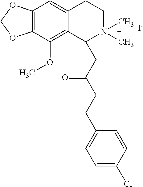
[I-].C12=C(C(OC)=C3C(=C1)CCN(C)(C)C3CC(CCC1=CC=C(Cl)C=C1)=O)OCO2
